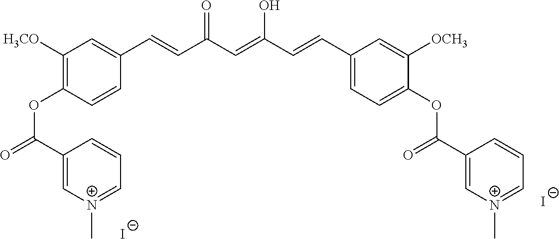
[I-].C1(C(=O)OC2=C([H3CO])C=C(C=CC(C=C(C=CC3=CC=C(OC(=O)C4=C[N+](C)=CC=C4)C([OCH3])=C3)O)=O)C=C2)=C[N+](C)=CC=C1.[I-]
